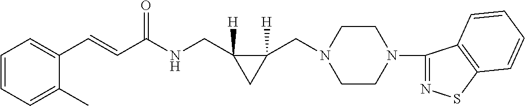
C1(C=CC(NCC2([H])C(CN3CCN(C4=NSC5=C4C=CC=C5)CC3)([H])C2)=O)=CC=CC=C1C
